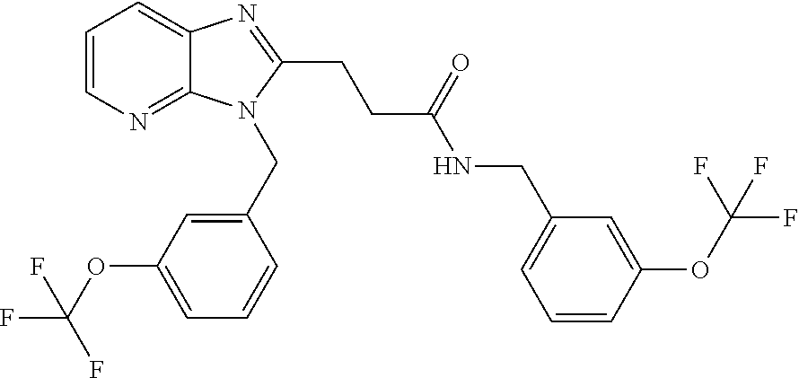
C1=CN=C2C(=C1)N=C(CCC(NCC1=CC=CC(OC(F)(F)F)=C1)=O)N2CC1=CC(OC(F)(F)F)=CC=C1
